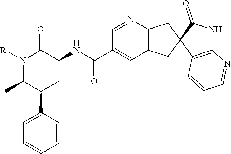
N1([R1])C(C)C(C2=CC=CC=C2)CC(NC(C2=CC3=C(N=C2)CC2(C3)C3=C(NC2=O)N=CC=C3)=O)C1=O
